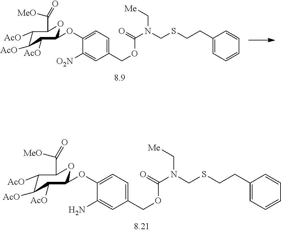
C1(COC(N(CSCCC2=CC=CC=C2)C[Me])=O)=CC=C(OC2C([AcO])C([AcO])C([AcO])C(C([MeO])=O)O2)C([O2N])=C1.C1(COC(N(CSCCC2=CC=CC=C2)C[Me])=O)=CC=C(OC2C([AcO])C([AcO])C([AcO])C(C([MeO])=O)O2)C(N)=C1
